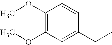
C1(OC)=C(OC)C=C(CC)C=C1
